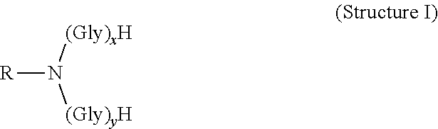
[R]N([(Gly)xH])[(Gly)yH]
